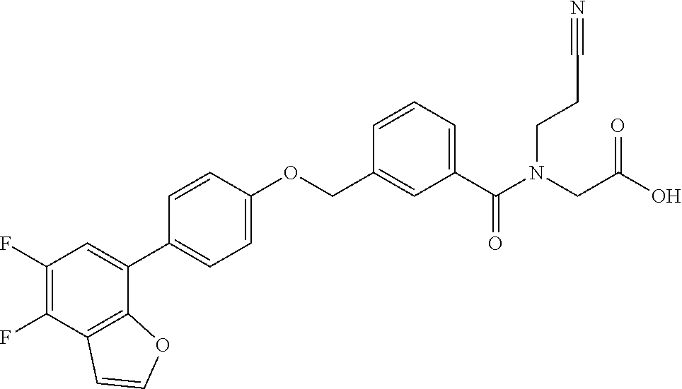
C1(F)=C(F)C2=C(C(C3=CC=C(OCC4=CC(C(N(CCC#N)CC(O)=O)=O)=CC=C4)C=C3)=C1)OC=C2
